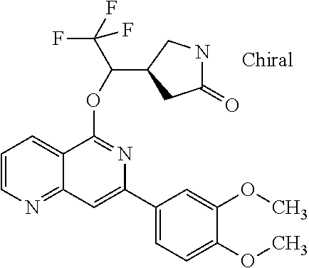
C1(C2=CC3=NC=CC=C3C(OC(C(F)(F)F)C3CC(=O)NC3)=N2)=CC=C(OC)C(OC)=C1
